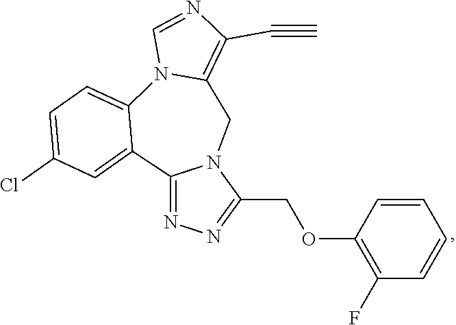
C1(OCC2=NN=C3N2CC2=C(C#C)N=CN2C2=CC=C(Cl)C=C32)=C(F)C=CC=C1
